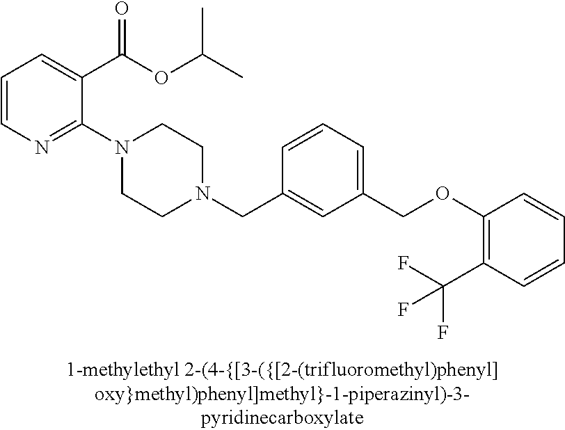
C1=CN=C(N2CCN(CC3=CC(COC4=C(C(F)(F)F)C=CC=C4)=CC=C3)CC2)C(C(OC(C)C)=O)=C1
